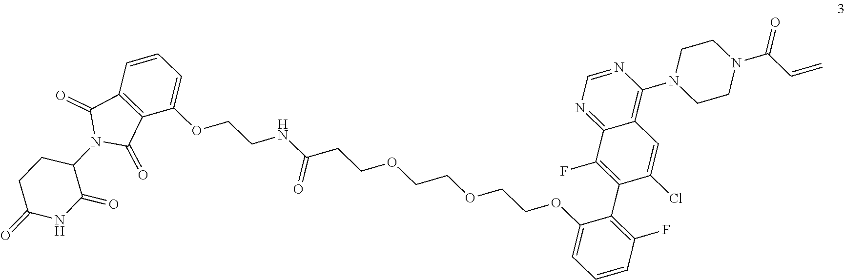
C1=C(OCCOCCOCCC(NCCOC2=CC=CC3=C2C(=O)N(C2CCC(=O)NC2=O)C3=O)=O)C(C2=C(F)C3=NC=NC(N4CCN(C(C=C)=O)CC4)=C3C=C2Cl)=C(F)C=C1
